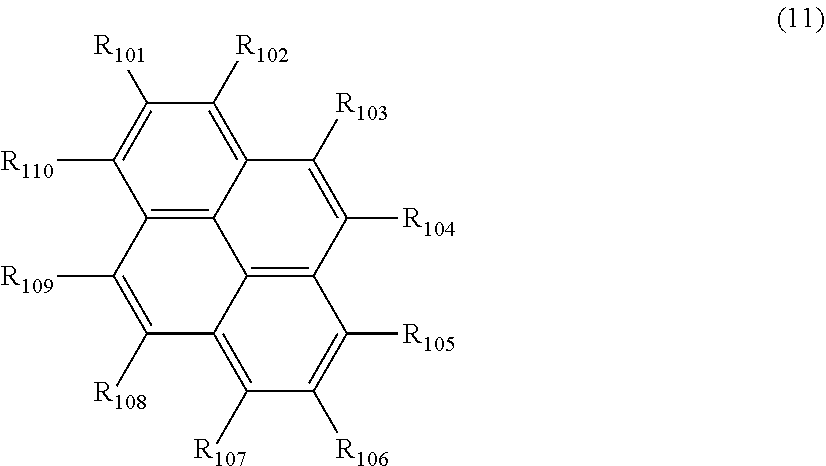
C1([R102])=C2C3=C(C([R110])=C1[R101])C([R109])=C([R108])C1=C([R107])C([R106])=C([R105])C(=C31)C([R104])=C2[R103]
